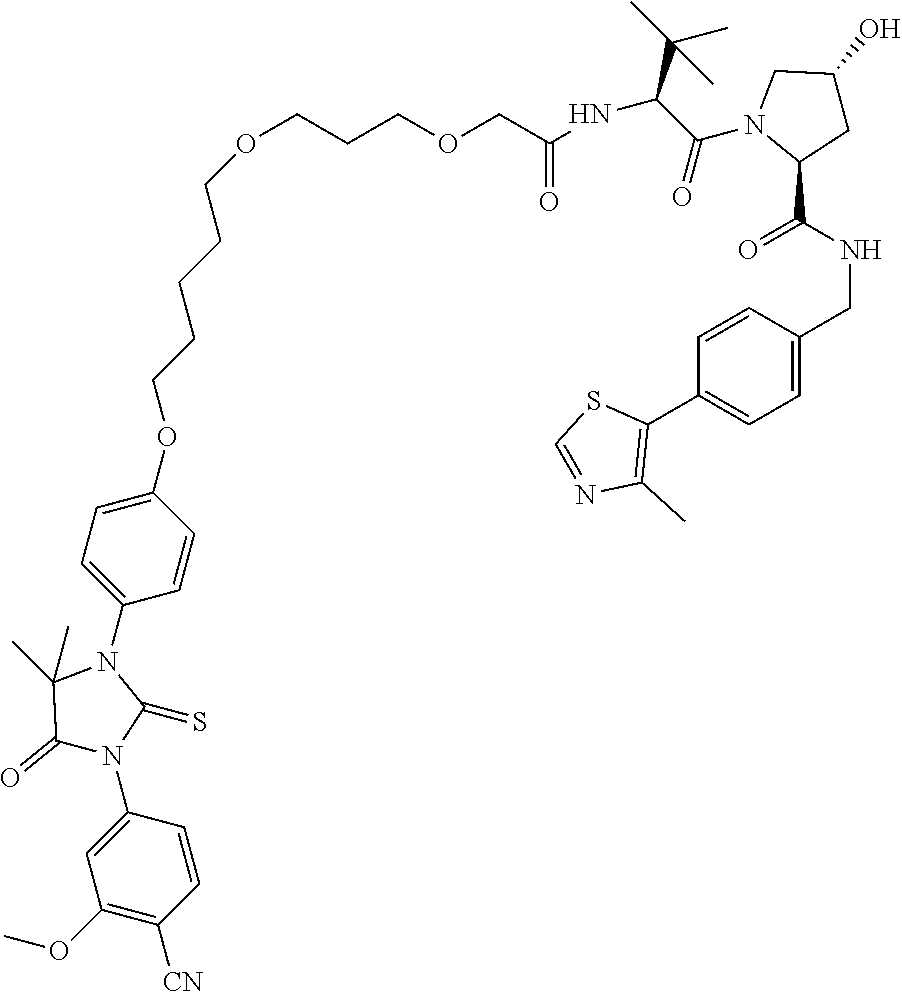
O(CCCOCC(NC(C(C)(C)C)C(=O)N1C(C(NCC2=CC=C(C3=C(C)N=CS3)C=C2)=O)CC(O)C1)=O)CCCCCOC1=CC=C(N2C(C)(C)C(=O)N(C3=CC(OC)=C([CN])C=C3)C2=S)C=C1
